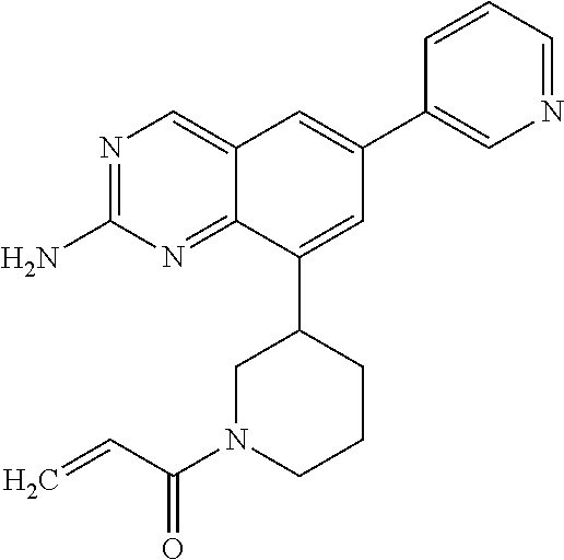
C(C(N1CCCC(C2=CC(C3=CN=CC=C3)=CC3=CN=C(N)N=C23)C1)=O)=C
